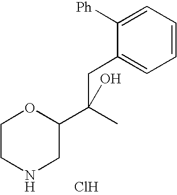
C1CNCC(C(CC2=CC=CC=C2[Ph])(C)O)O1.Cl
